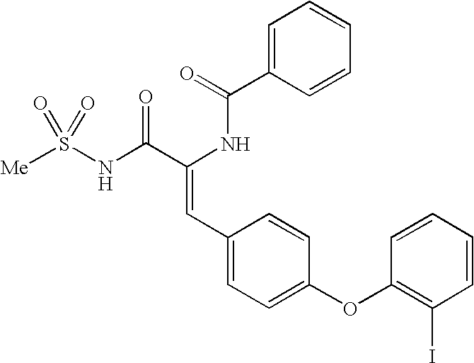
C(=O)(NC(C(NS([Me])(=O)=O)=O)=CC1=CC=C(OC2=C(I)C=CC=C2)C=C1)C1=CC=CC=C1
